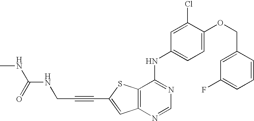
C12=C(SC(C#CCNC(NC)=O)=C1)C(NC1=CC=C(OCC3=CC(F)=CC=C3)C(Cl)=C1)=NC=N2
